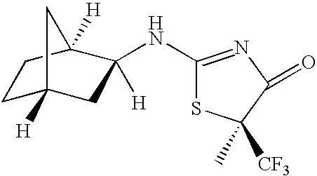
C1C2([H])CC([H])(NC3=NC(=O)C([CF3])(C)S3)C([H])(C1)C2
